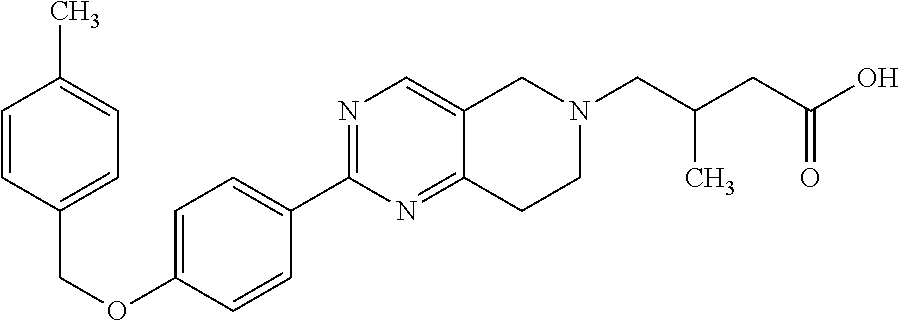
C1=CC(COC2=CC=C(C3=NC=C4C(=N3)CCN(CC(C)CC(=O)O)C4)C=C2)=CC=C1C
